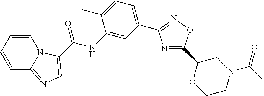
C1=CC=CC2=NC=C(C(NC3=CC(C4=NOC(C5OCCN(C(C)=O)C5)=N4)=CC=C3C)=O)N12
